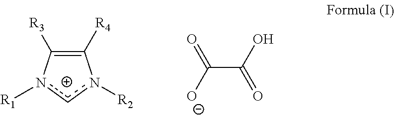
C1([R4])=C([R3])n([R1])cn1[R2].C(C(O)=O)(=O)[O-]
